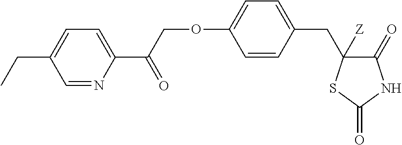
C1(OCC(C2=CC=C(CC)C=N2)=O)=CC=C(CC2([Z])C(=O)NC(=O)S2)C=C1
